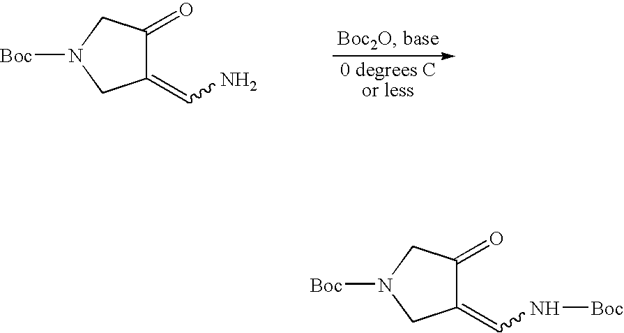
C1(=CN)C(=O)CN([Boc])C1.C1(=CN[Boc])C(=O)CN([Boc])C1
